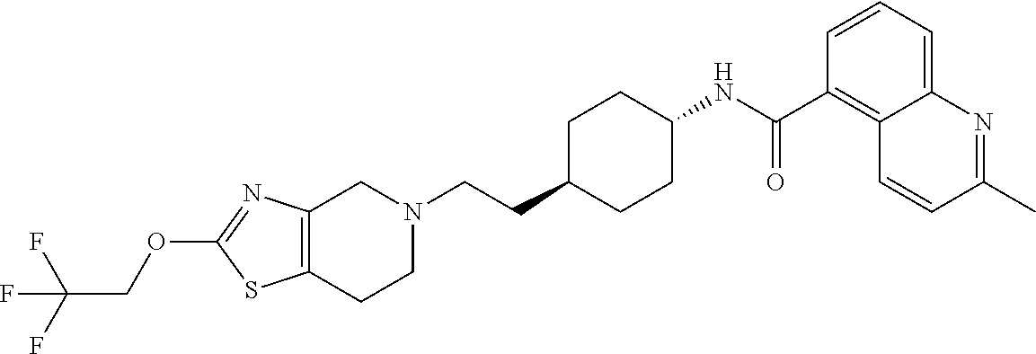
C12=C(CCN(CCC3CCC(NC(C4=C5C(=CC=C4)N=C(C)C=C5)=O)CC3)C1)SC(OCC(F)(F)F)=N2
